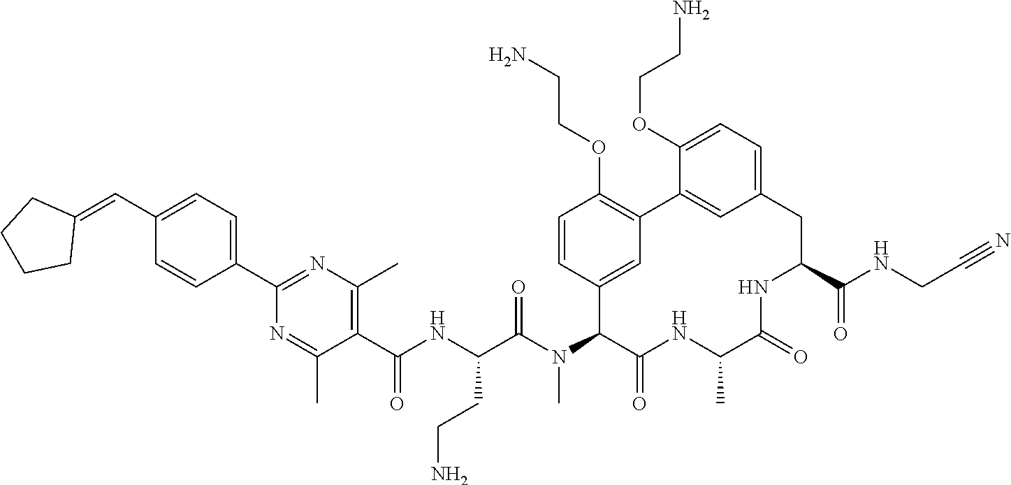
C1(C(NC(C(N(C2C(=O)NC(C)C(=O)NC(C(NCC#N)=O)CC3=CC=C(OCCN)C(=C3)C3=C(OCCN)C=CC2=C3)C)=O)CCN)=O)=C(C)N=C(C2=CC=C(C=C3CCCC3)C=C2)N=C1C
